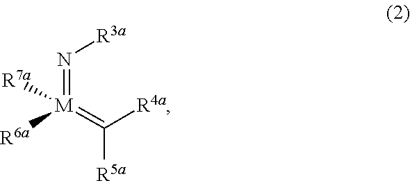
[R7a][M](=N[R3a])([R6a])=C([R4a])[R5a]
